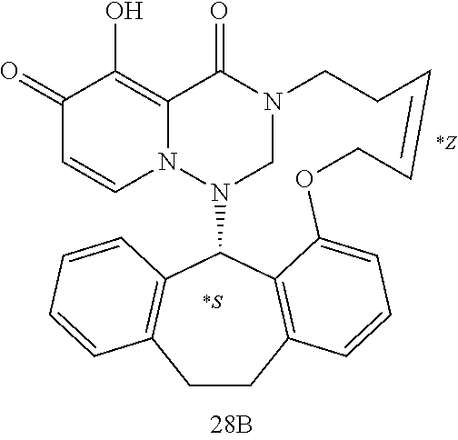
N12CN(C3C4=C(CCC5=C3C(=CC=C5)OCC=CCC1)C=CC=C4)N1C=CC(=O)C(O)=C1C2=O
